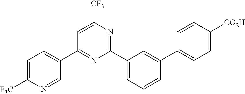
C1(C2=CC=C([F3C])N=C2)=NC(C2=CC=CC(C3=CC=C([CO2H])C=C3)=C2)=NC([CF3])=C1
